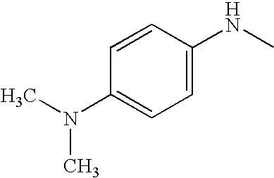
C1(N(C)C)=CC=C(NC)C=C1
